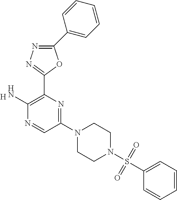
C1(C2=CC=CC=C2)=NN=C(C2=C(N)N=CC(N3CCN(S(C4=CC=CC=C4)(=O)=O)CC3)=N2)O1.[H]
